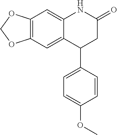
C12=C(C=C3C(=C1)C(C1=CC=C(OC)C=C1)CC(=O)N3)OCO2
